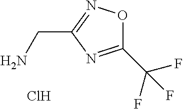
C1(C(F)(F)F)=NC(CN)=NO1.Cl
